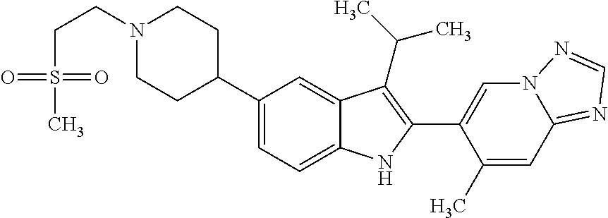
N1(CCS(C)(=O)=O)CCC(C2=CC=C3C(=C2)C(C(C)C)=C(C2=CN4C(=NC=N4)C=C2C)N3)CC1
